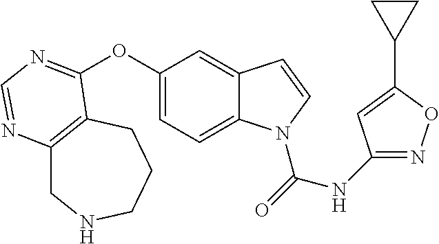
C12=C(CCCNC1)C(OC1=CC=C3C(=C1)C=CN3C(=O)NC1=NOC(C3CC3)=C1)=NC=N2
